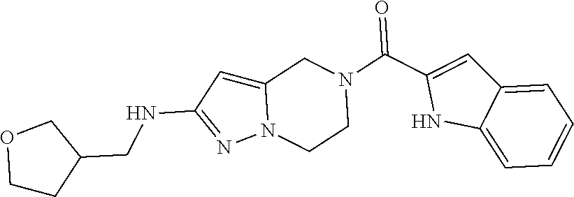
C1CC(CNC2=NN3C(=C2)CN(C(C2=CC4=CC=CC=C4N2)=O)CC3)CO1
